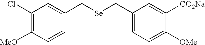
C1(Cl)=C([MeO])C=CC(C[Se]CC2=CC=C([OMe])C([CO2Na])=C2)=C1
